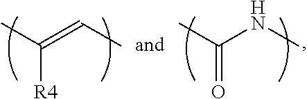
CC([R4])=CC.CC(NC)=O
